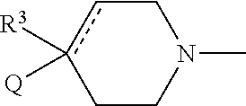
C1cc([R3])([Q])CCN1C
